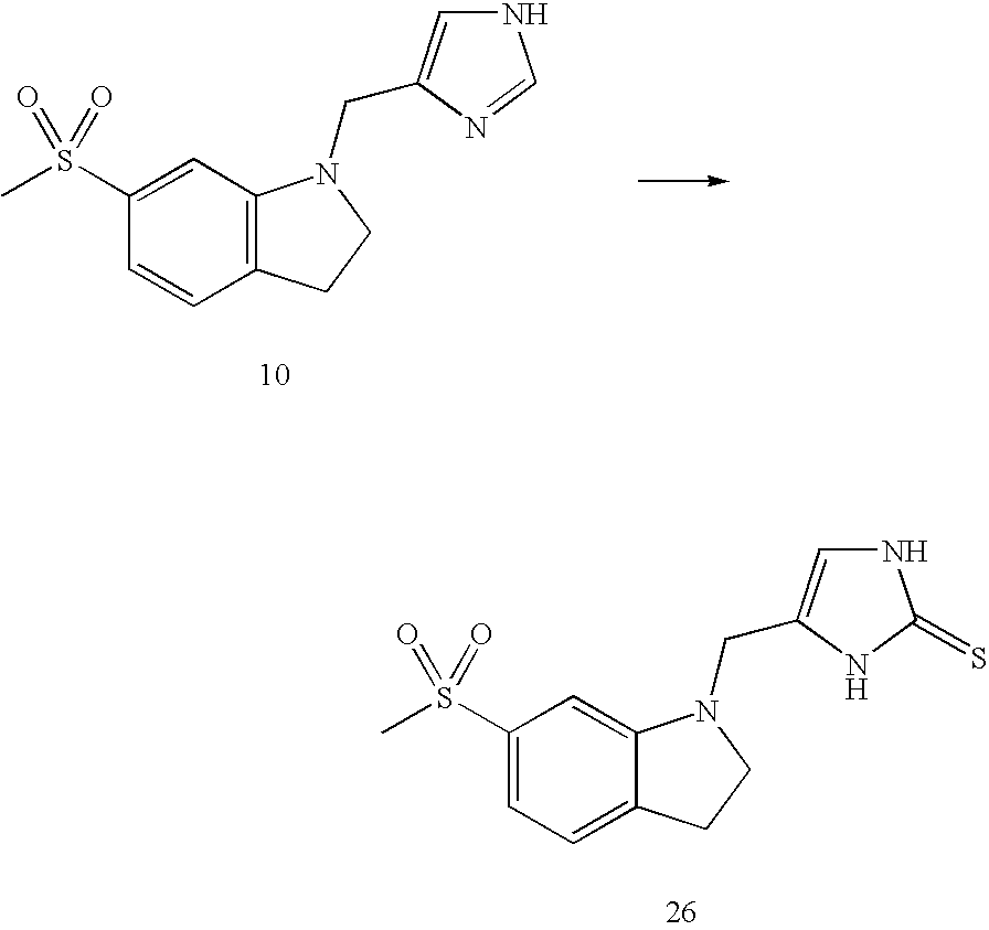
CS(C1=CC=C2C(=C1)N(CC1=CNC(=S)N1)CC2)(=O)=O.CS(C1=CC2=C(C=C1)CCN2CC1=CNC=N1)(=O)=O
